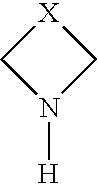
[X]1CN([H])C1
